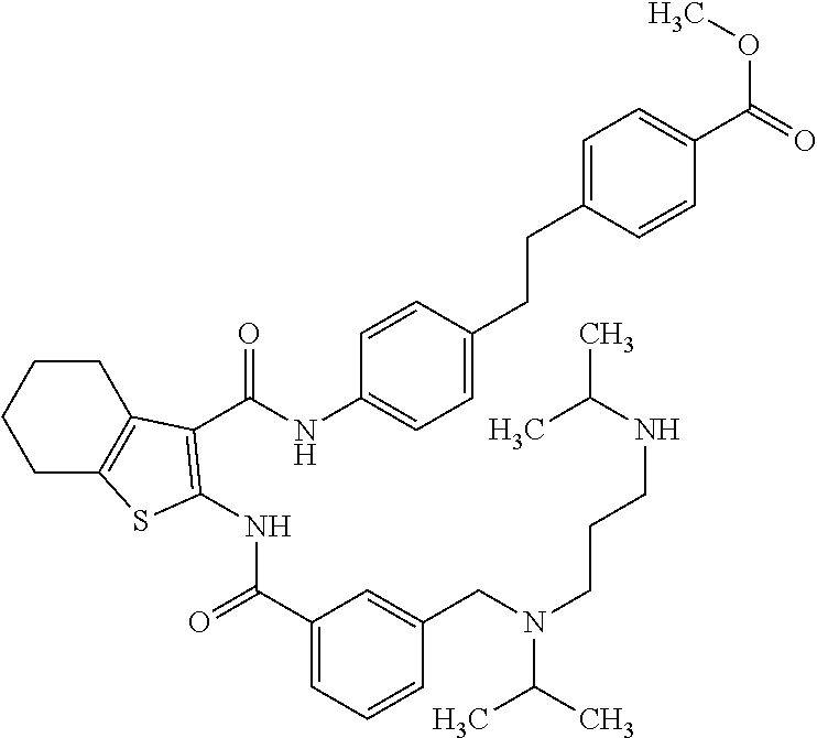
C1C2=C(CCC1)C(C(NC1=CC=C(CCC3=CC=C(C(=O)OC)C=C3)C=C1)=O)=C(NC(=O)C1=CC=CC(CN(CCCNC(C)C)C(C)C)=C1)S2
